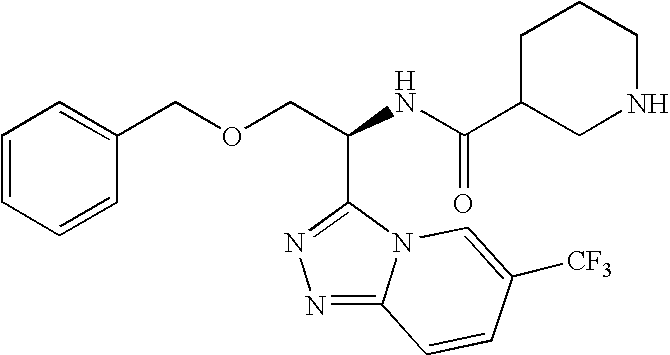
N1=C2N(C(C(COCC3=CC=CC=C3)NC(=O)C3CNCCC3)=N1)C=C([CF3])C=C2
